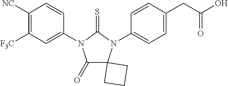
C1(=O)C2(N(C3=CC=C(CC(=O)O)C=C3)C(=S)N1C1=CC([F3C])=C([NC])C=C1)CCC2
